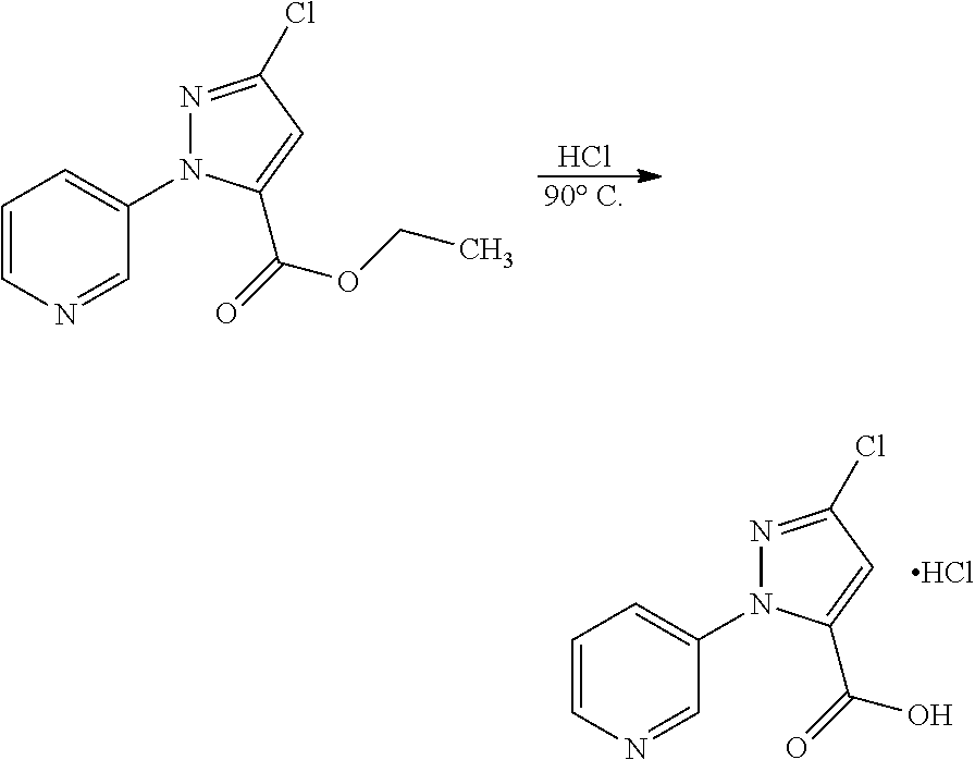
Cl.[90 C].C1=CN=CC(N2N=C(Cl)C=C2C(=O)OCC)=C1.C1=CN=CC(N2N=C(Cl)C=C2C(=O)O)=C1.Cl
